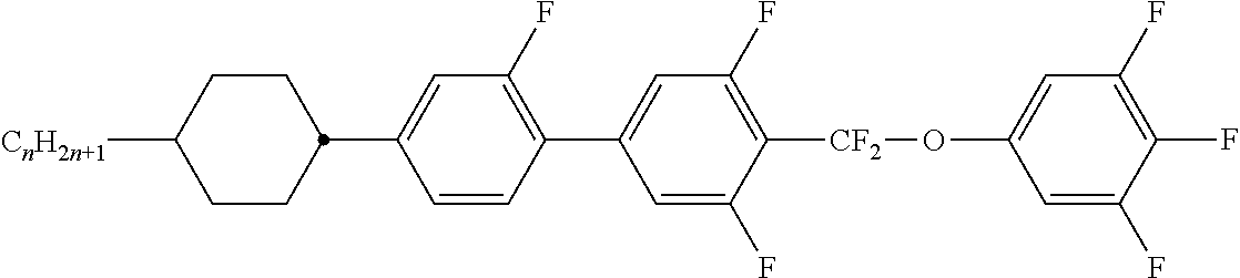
C1CC([CnH2n+1])CCC1C1=CC(F)=C(C2=CC(F)=C([CF2]OC3=CC(F)=C(F)C(F)=C3)C(F)=C2)C=C1
